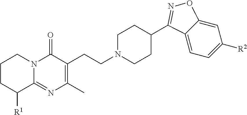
C1CC([R1])C2=NC(C)=C(CCN3CCC(C4=NOC5=CC([R2])=CC=C54)CC3)C(=O)N2C1
